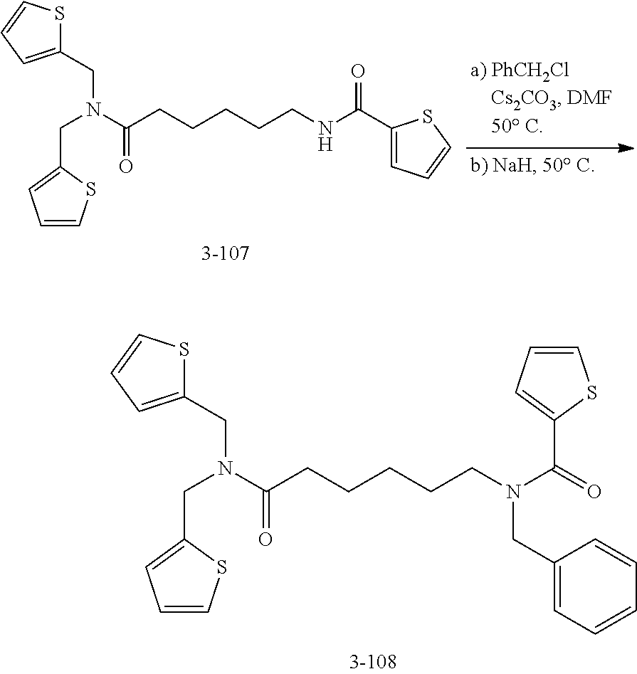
C1=CSC(CN(CC2=CC=CS2)C(CCCCCNC(C2=CC=CS2)=O)=O)=C1.C1=CSC(CN(CC2=CC=CS2)C(CCCCCN(C(=O)C2=CC=CS2)CC2=CC=CC=C2)=O)=C1
